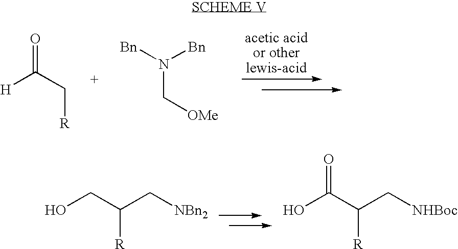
O=C(C[R])[H].[Bn]N([Bn])C[OMe].OCC(C[NBn2])[R].OC(C(C[NHBoc])[R])=O
